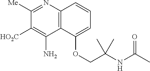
C1([Me])=NC2=C(C(N)=C1[HO2C])C(OCC(NC(C)=O)(C)C)=CC=C2
